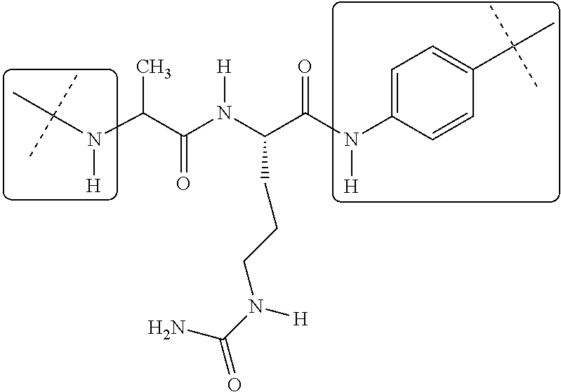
C(N(C(C(N(C(C(N(C1=CC=C(C(C)(C)C)C=C1)[H])=O)CCCN([H])C(=O)N)[H])=O)C)[H])(C)(C)C
